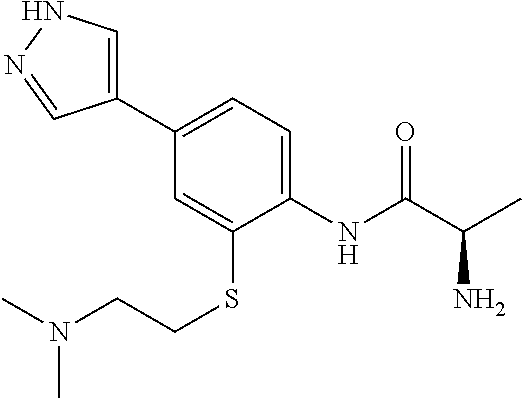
C1(C2=CC=C(NC(=O)C(N)C)C(SCCN(C)C)=C2)=CNN=C1
